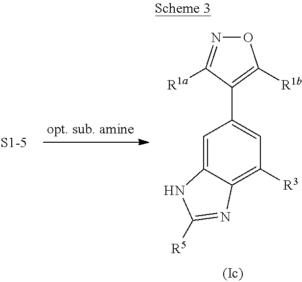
C1=C2C(=C([R3])C=C1C1=C([R1b])ON=C1[R1a])N=C([R5])N2
